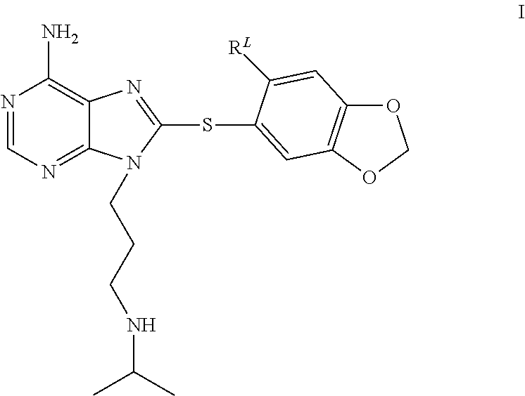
N1=CN=C2C(=C1N)N=C(SC1=CC3=C(OCO3)C=C1[RL])N2CCCNC(C)C
